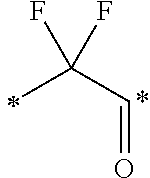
C(C=O)(F)(F)C
